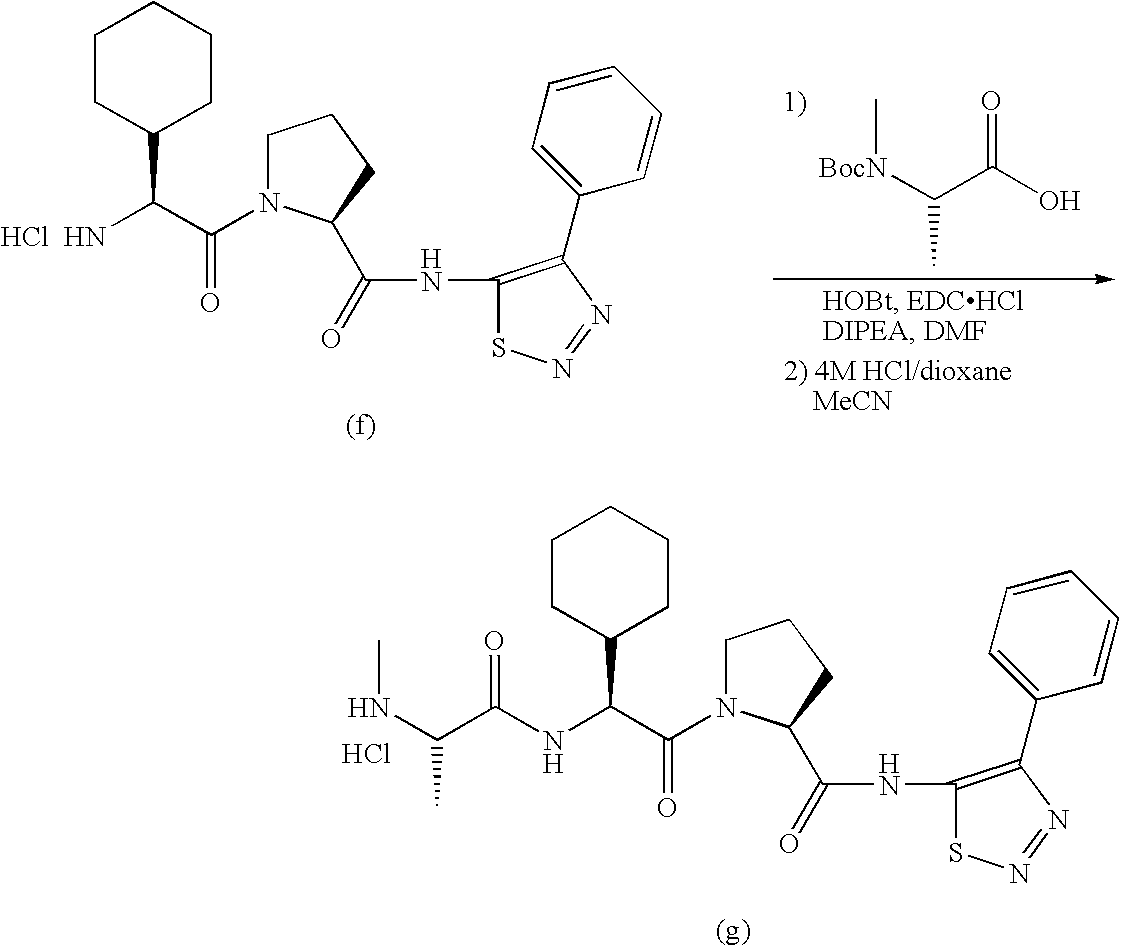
Cl.C1CCC(C(=O)NC2=C(C3=CC=CC=C3)N=NS2)N1C(C(C1CCCCC1)NC(C(NC)C)=O)=O.Cl.C1CCC(C(=O)NC2=C(C3=CC=CC=C3)N=NS2)N1C(C(C1CCCCC1)N)=O.[BocN](C)C(C(O)=O)C
